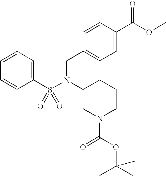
C1=CC=C(S(N(C2CN(C(OC(C)(C)C)=O)CCC2)CC2=CC=C(C(OC)=O)C=C2)(=O)=O)C=C1
